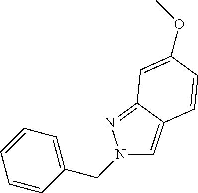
N1(CC2=CC=CC=C2)C=C2C(=N1)C=C(OC)C=C2
